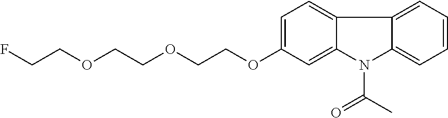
FCCOCCOCCOC1=CC=C2C(=C1)N(C(C)=O)C1=CC=CC=C21
